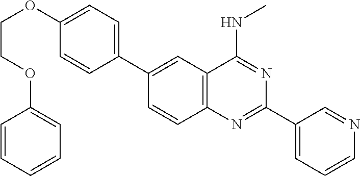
C1(C2=CC3=C(C=C2)N=C(C2=CC=CN=C2)N=C3NC)=CC=C(OCCOC2=CC=CC=C2)C=C1
